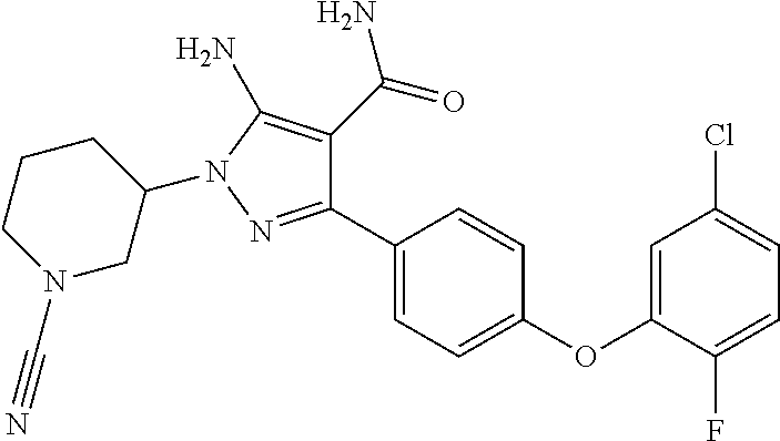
C1(C2=CC=C(OC3=CC(Cl)=CC=C3F)C=C2)=NN(C2CCCN(C#N)C2)C(N)=C1C(=O)N
